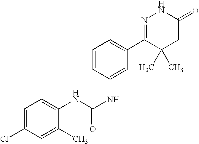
C1=C(Cl)C=C(C)C(NC(NC2=CC(C3=NNC(=O)CC3(C)C)=CC=C2)=O)=C1
